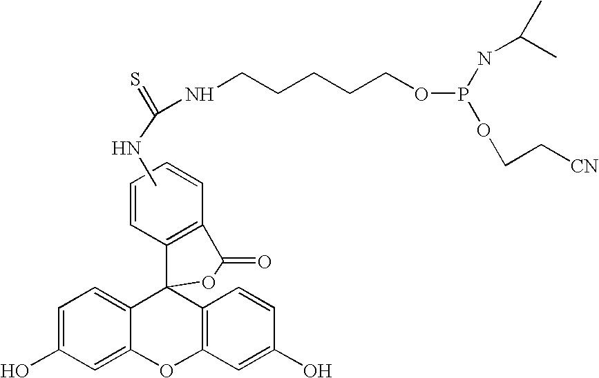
C1=C(O)C=C2C(=C1)C1(C3=C(O2)C=C(O)C=C3)C2=C(C=CC=C2)C(=O)O1.CNC(=S)NCCCCCOP(OCC[CN])NC(C)C
